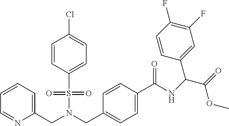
C1=CC=C(CN(CC2=CC=C(C(=O)NC(C3=CC(F)=C(F)C=C3)C(OC)=O)C=C2)S(=O)(=O)C2=CC=C(Cl)C=C2)N=C1
